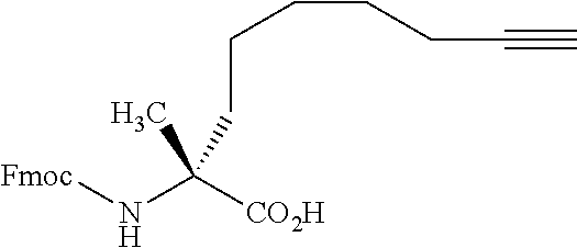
CC(N[Fmoc])([CO2H])CCCCCC#C
